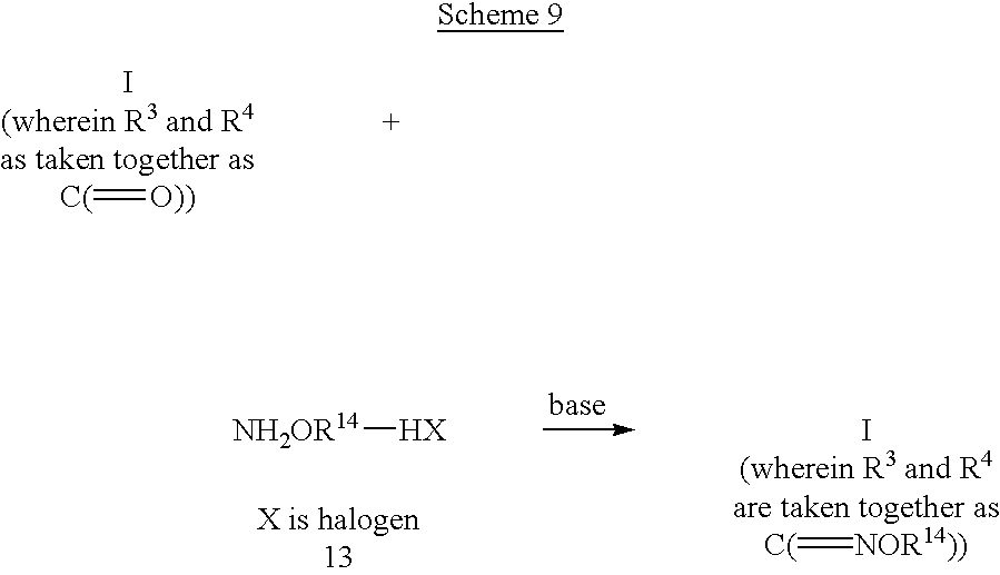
[C(]=[O))].[NH2OR14][HX].[C(]=[NOR14))]
